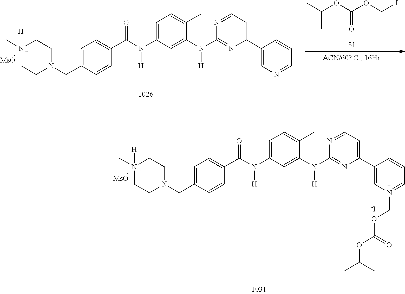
C1=C(CN2CCN([H])(C)CC2)C=CC(C(N(C2=CC=C(C)C(N(C3=NC(C4=CN=CC=C4)=CC=N3)[H])=C2)[H])=O)=C1.CC(OC(OCI)=O)C.C1=C(CN2CCN([H])(C)CC2)C=CC(C(N(C2=CC=C(C)C(N(C3=NC(C4=CN(COC(OC(C)C)=O)=CC=C4)=CC=N3)[H])=C2)[H])=O)=C1.[-I]
